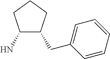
C1(N)C(CC2=CC=CC=C2)CCC1
